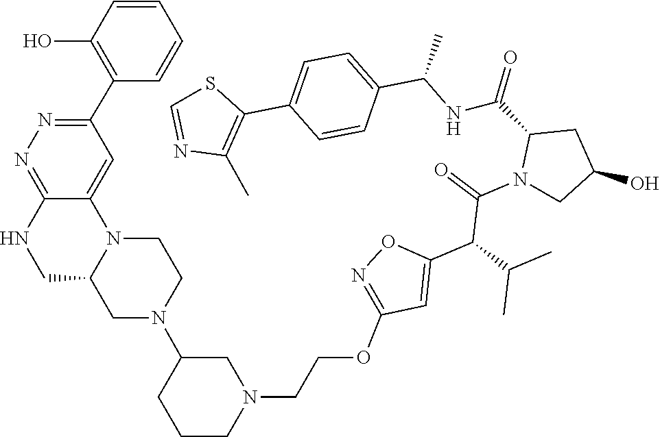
C1(C2=C(C)N=CS2)=CC=C(C(NC(C2CC(O)CN2C(C(C2=CC(OCCN3CC(N4CCN5C6=CC(C7=C(O)C=CC=C7)=NN=C6NCC5C4)CCC3)=NO2)C(C)C)=O)=O)C)C=C1
